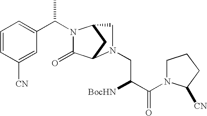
C1=CC([CN])=CC(C(N2C(=O)C3CC2CN3CC([BocHN])C(=O)N2CCCC2[CN])C)=C1
